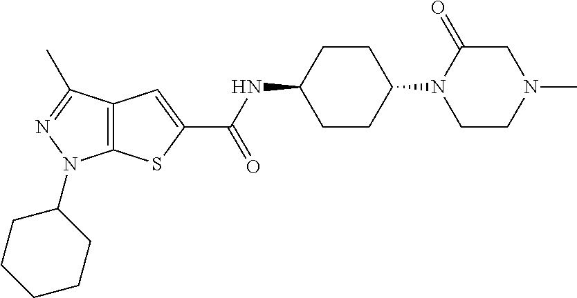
C12=C(SC(C(NC3CCC(N4C(=O)CN(C)CC4)CC3)=O)=C1)N(C1CCCCC1)N=C2C
